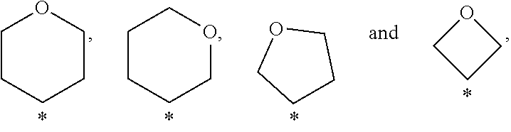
C1CCCOC1.C1CCOC1.C1CCO1.C1CCCCO1
